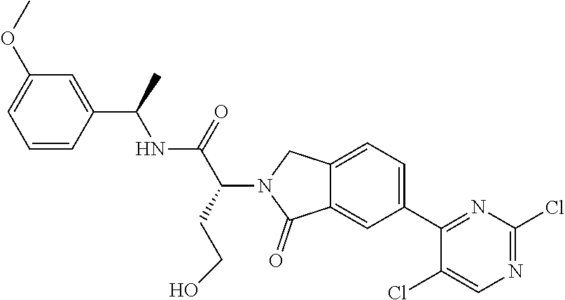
C12=CC(C3=NC(Cl)=NC=C3Cl)=CC=C1CN(C(C(NC(C1=CC(OC)=CC=C1)C)=O)CCO)C2=O
